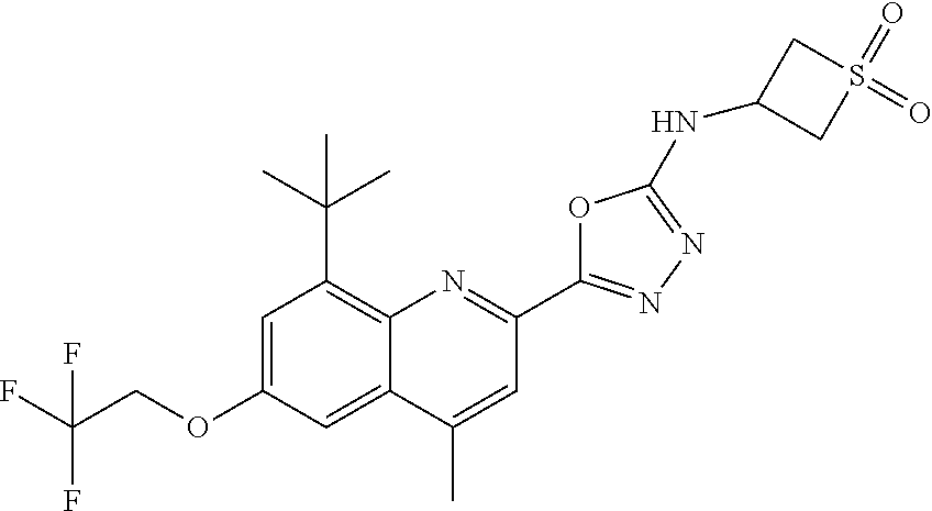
C1=C(OCC(F)(F)F)C=C2C(=C1C(C)(C)C)N=C(C1=NN=C(NC3CS(=O)(=O)C3)O1)C=C2C
